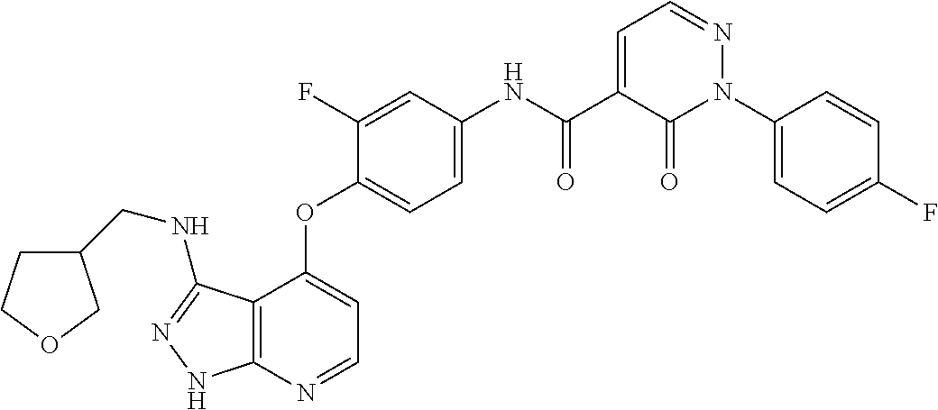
C12=C(N=CC=C1OC1=CC=C(NC(C3=CC=NN(C4=CC=C(F)C=C4)C3=O)=O)C=C1F)NN=C2NCC1CCOC1
